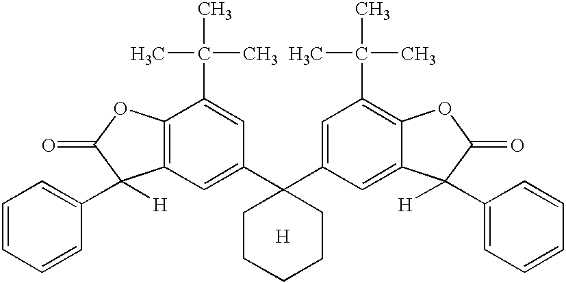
C1=CC=CC(C2([H])C3=C(C(C(C)(C)C)=CC(C4(C5=CC(C(C)(C)C)=C6C(=C5)C(C5=CC=CC=C5)([H])C(=O)O6)CCCCC4)=C3)OC2=O)=C1.[H]
